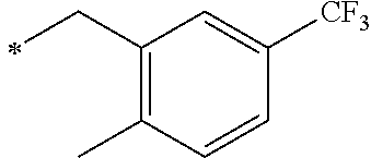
C1(CC)=C(C)C=CC([CF3])=C1
